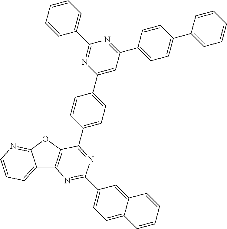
C12=CC=CN=C1OC1=C2N=C(C2=CC=C3C(=C2)C=CC=C3)N=C1C1=CC=C(C2=CC(C3=CC=C(C4=CC=CC=C4)C=C3)=NC(C3=CC=CC=C3)=N2)C=C1
